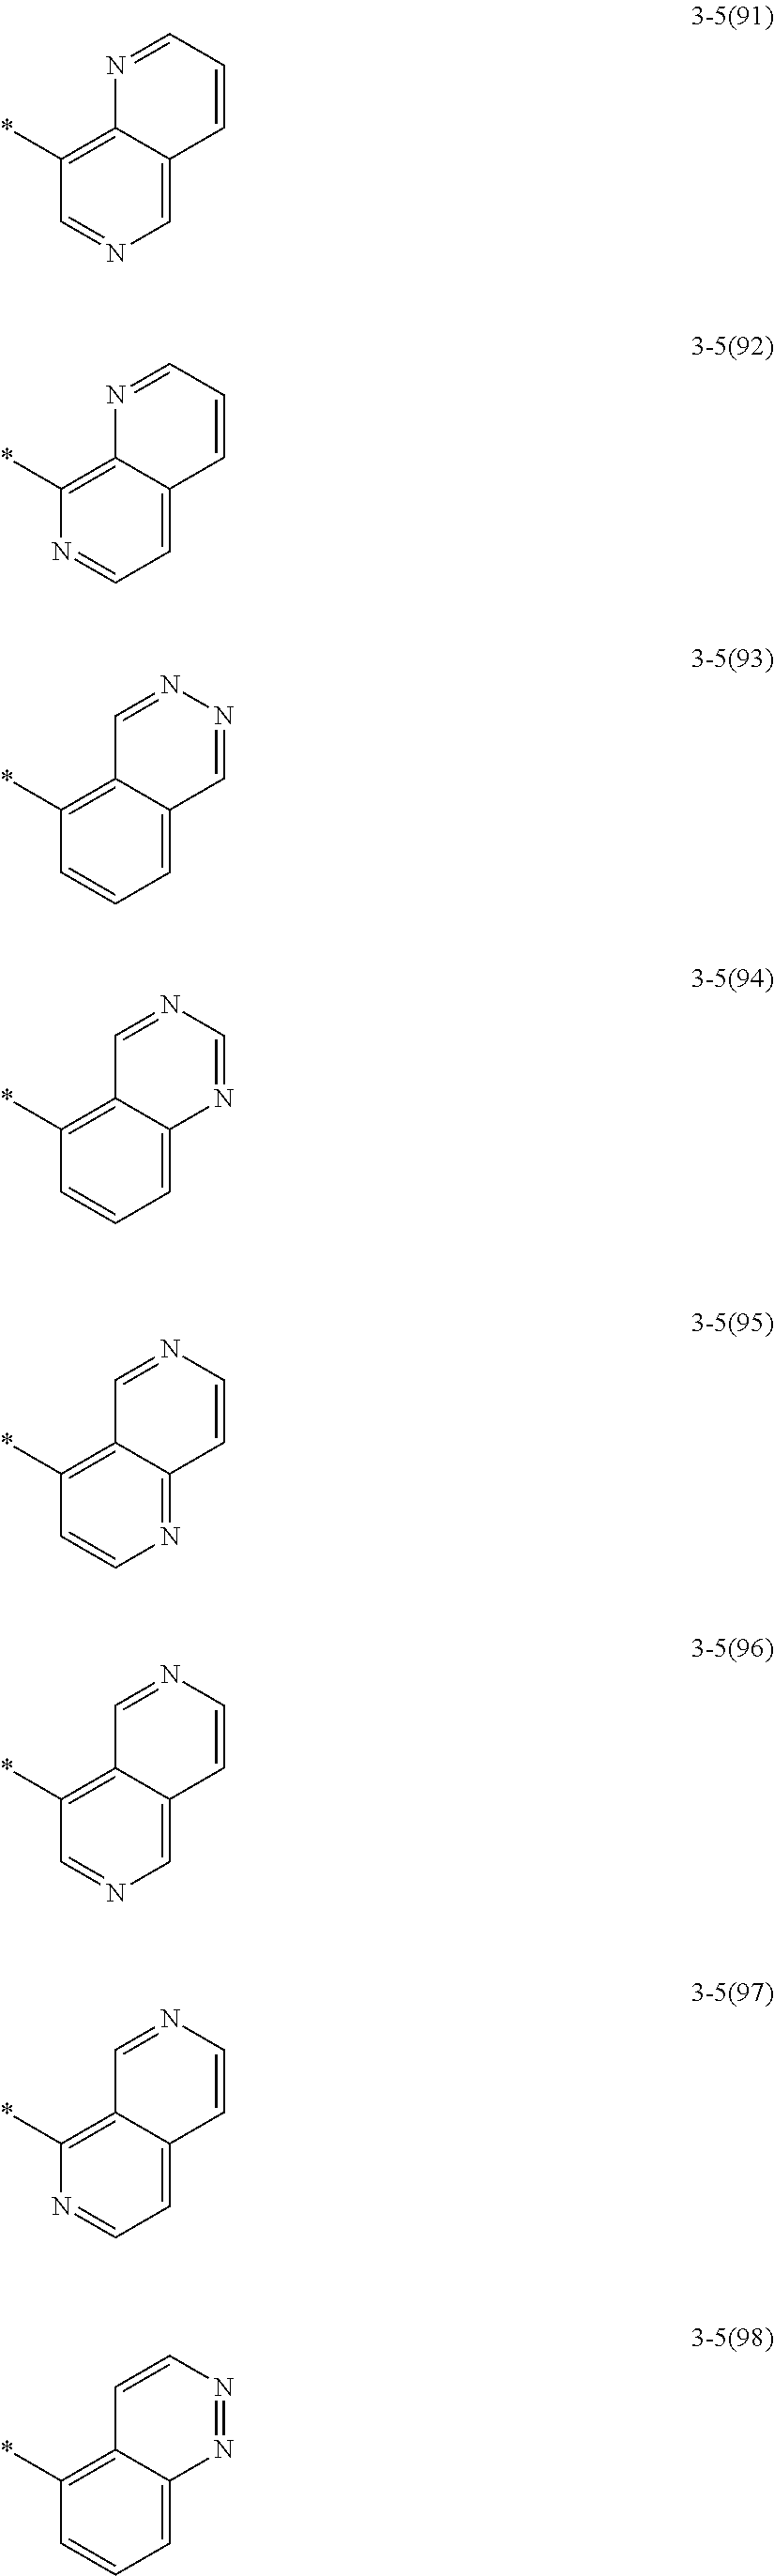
C1=NC=C2C(=C1*)N=CC=C2.N1=CC=C2C(=C1*)N=CC=C2.C1=CC=C2C(=C1*)C=NN=C2.C1=CC=C2C(=C1*)C=NC=N2.C1=CN=C2C(=C1*)C=NC=C2.C1=NC=C2C(=C1*)C=NC=C2.N1=CC=C2C(=C1*)C=NC=C2.C1=CC=C2C(=C1*)C=CN=N2
